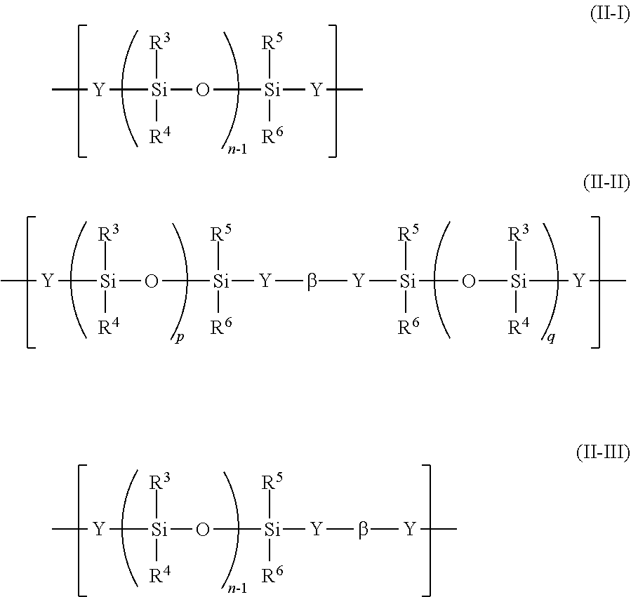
C[Y][Si](O[Si]([Y]C)([R5])[R6])([R3])[R4].C[Y][Si](O[Si]([Y]b[Y][Si]([R5])([R6])O[Si]([R3])([R4])[Y]C)([R5])[R6])([R3])[R4].C[Y][Si](O[Si]([Y]b[Y]C)([R5])[R6])([R3])[R4]
